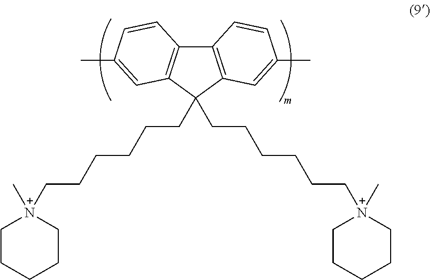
C12=C(C(CCCCCC[N+]3(C)CCCCC3)(CCCCCC[N+]3(C)CCCCC3)C3=C1C=CC(C)=C3)C=C(C)C=C2
